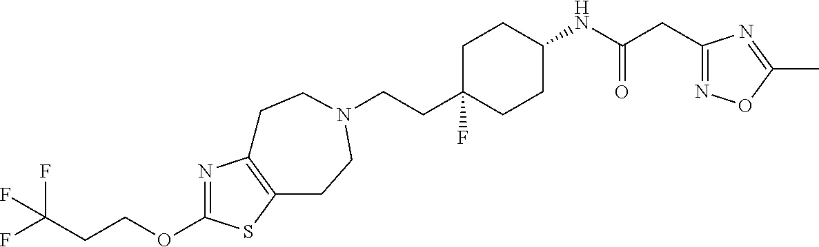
N1=C(OCCC(F)(F)F)SC2=C1CCN(CCC1(F)CCC(NC(CC3=NOC(C)=N3)=O)CC1)CC2
